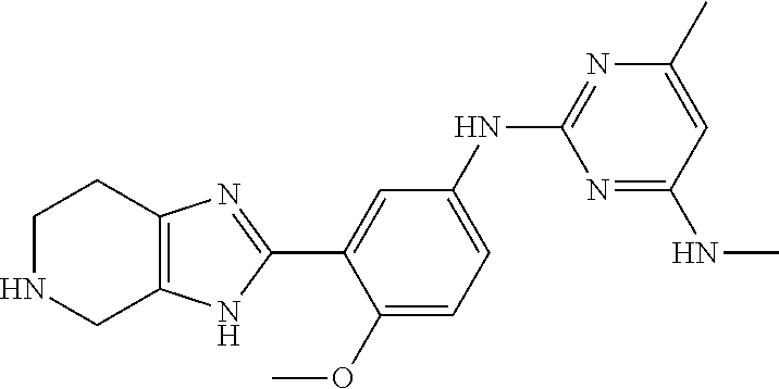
C1=C(NC2=NC(C)=CC(NC)=N2)C=C(C2=NC3=C(N2)CNCC3)C(OC)=C1
